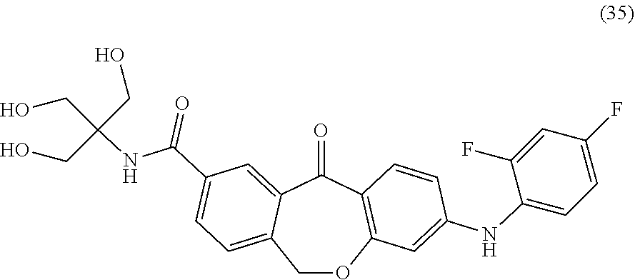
C1OC2=C(C(=O)C3=CC(C(NC(CO)(CO)CO)=O)=CC=C13)C=CC(NC1=CC=C(F)C=C1F)=C2
